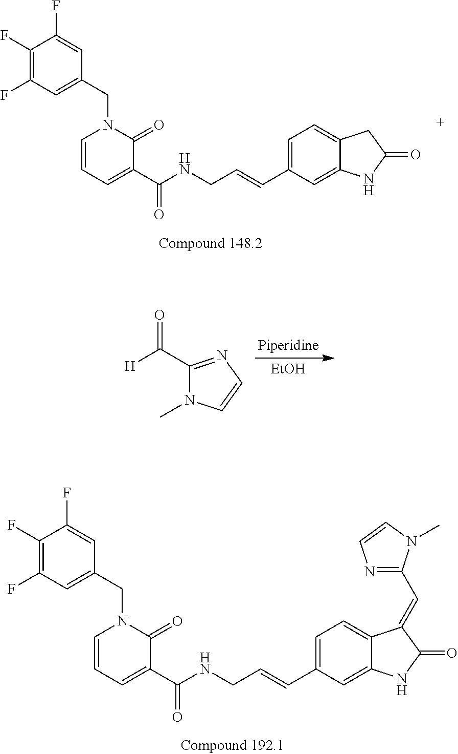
C12=CC(C=CCNC(C3=CC=CN(CC4=CC(F)=C(F)C(F)=C4)C3=O)=O)=CC=C1CC(=O)N2.[EtOH].C1(C([H])=O)=NC=CN1C.C12=CC(C=CCNC(C3=CC=CN(CC4=CC(F)=C(F)C(F)=C4)C3=O)=O)=CC=C1C(=CC1=NC=CN1C)C(=O)N2
